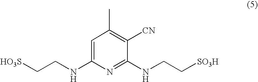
C1=C(NCC[HO3S])N=C(NCC[SO3H])C([CN])=C1C
